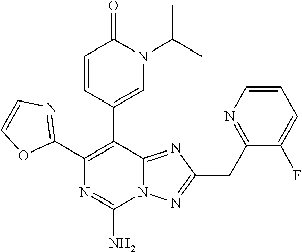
C1(C2=C(C3=CN(C(C)C)C(=O)C=C3)C3=NC(CC4=NC=CC=C4F)=NN3C(N)=N2)=NC=CO1
